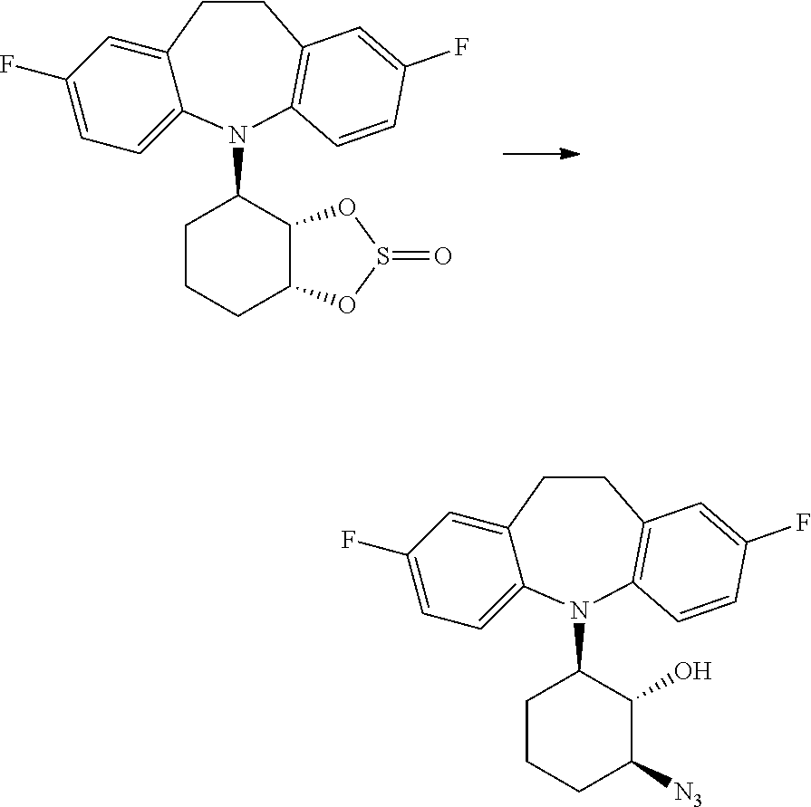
C12=CC(F)=CC=C1N(C1CCCC3C1OS(=O)O3)C1=C(CC2)C=C(F)C=C1.C12=CC(F)=CC=C1N(C1CCCC([N3])C1O)C1=C(CC2)C=C(F)C=C1
